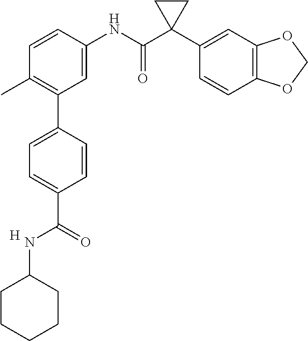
C1=C(NC(C2(C3=CC4=C(C=C3)OCO4)CC2)=O)C=CC(C)=C1C1=CC=C(C(=O)NC2CCCCC2)C=C1.[H]
